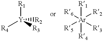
[R1][Ar]([R4])([R6])([R2])([R3])[R5].[R1][Y]([R4])([R3])[R2]
